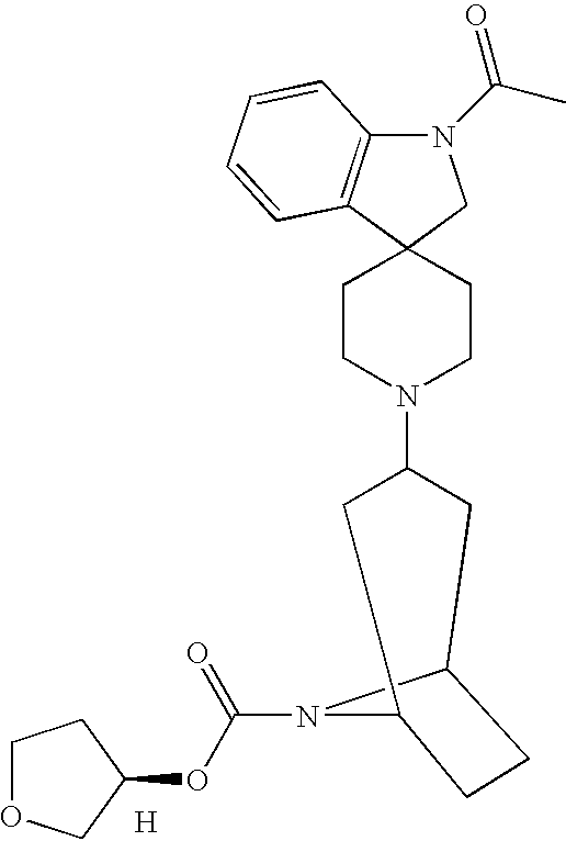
C1CN(C2CC3CCC(C2)N3C(OC2COCC2)=O)CCC12C1=C(N(C(C)=O)C2)C=CC=C1.[H]
